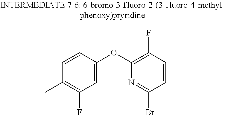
C1=CC(OC2=C(F)C=CC(Br)=N2)=CC(F)=C1C
